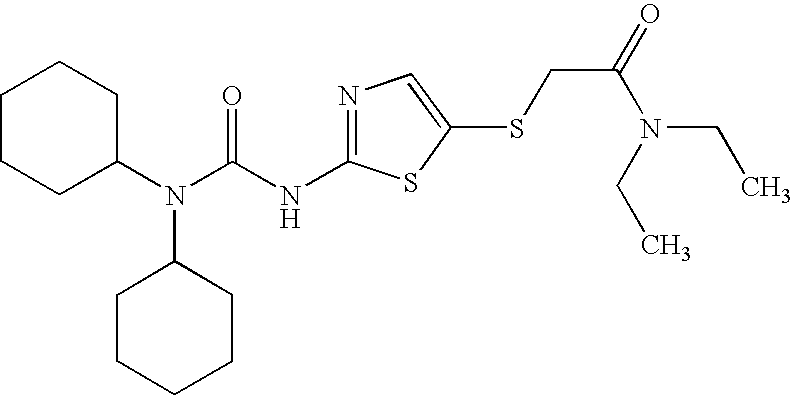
C1CCC(N(C(NC2=NC=C(SCC(N(CC)CC)=O)S2)=O)C2CCCCC2)CC1
